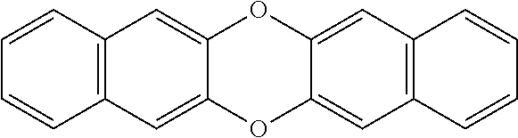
C1=CC2=C(C=C1)C=C1C(=C2)OC2=CC3=C(C=C2O1)C=CC=C3
